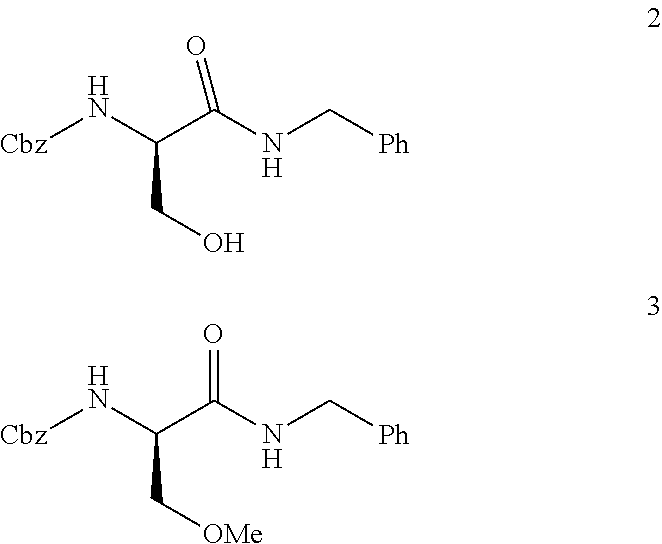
[Cbz]NC(C(NC[Ph])=O)CO.[Cbz]NC(C(NC[Ph])=O)C[OMe]
